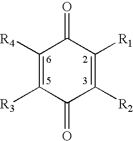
C1([R4])=C([R3])C(=O)C([R2])=C([R1])C1=O
